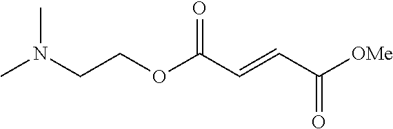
CN(CCOC(C=CC([OMe])=O)=O)C
